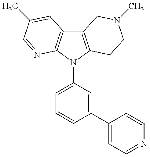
C12=C(N(C3=CC=CC(C4=CC=NC=C4)=C3)C3=C1C=C(C)C=N3)CCN(C)C2
